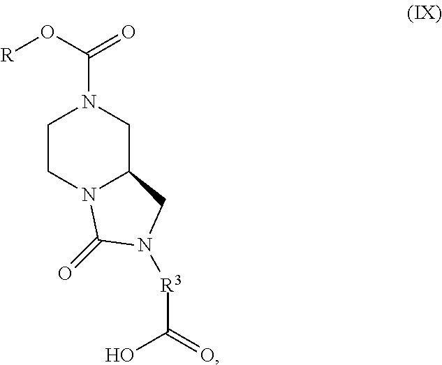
N1(C(=O)O[R])CC2N(CC1)C(=O)N([R3]C(=O)O)C2
